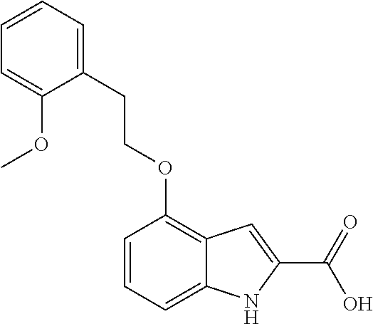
C1=CC=C2C(=C1OCCC1=CC=CC=C1OC)C=C(C(=O)O)N2
